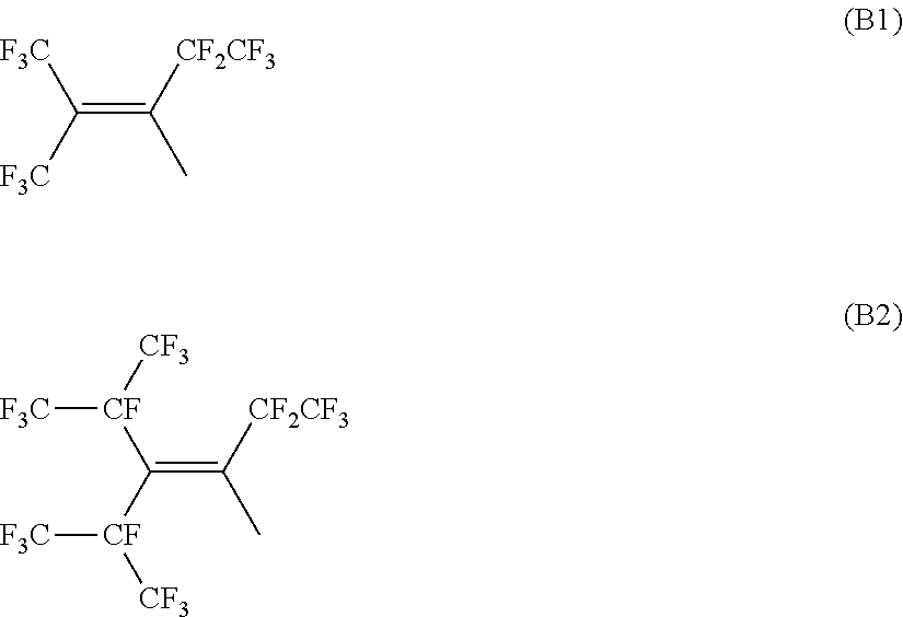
C(=C([CF2CF3])C)([F3C])[F3C].C(=C([CF2CF3])C)([CF]([F3C])[CF3])[CF]([CF3])[F3C]
